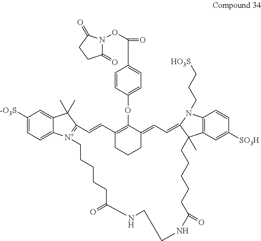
C1([-O3S])=CC=C2C(=C1)C(C)(C)C1=[N+]2CCCCCC(=O)NCCNC(=O)CCCCCC2(C)C3=C(N(CCC[HO3S])C2=CC=C2CCCC(=C2OC2=CC=C(C(=O)ON4C(=O)CCC4=O)C=C2)C=C1)C=CC([SO3H])=C3
